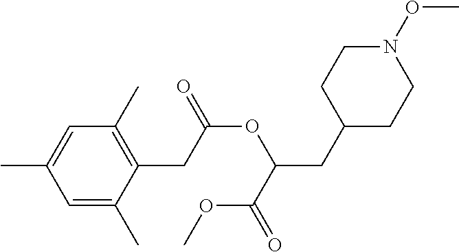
N1(OC)CCC(CC(OC(CC2=C(C)C=C(C)C=C2C)=O)C(OC)=O)CC1
